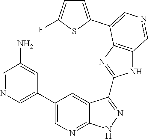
C1=NC=C(C2=CN=C3C(=C2)C(C2=NC4=C(N2)C=NC=C4C2=CC=C(F)S2)=NN3)C=C1N
